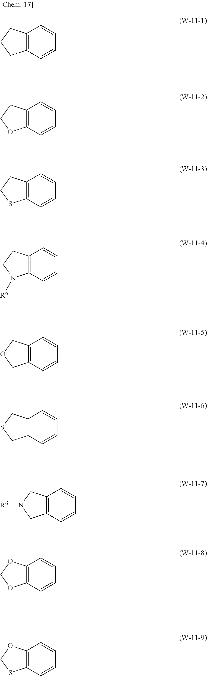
C12=C(C=CC=C1)CCC2.C12=C(C=CC=C1)OCC2.C12=C(C=CC=C1)SCC2.C12=C(C=CC=C1)N([R6])CC2.C12=C(C=CC=C1)COC2.C12=C(C=CC=C1)CSC2.C12=C(C=CC=C1)CN([R6])C2.C12=C(C=CC=C1)OCO2.C12=C(C=CC=C1)SCO2
